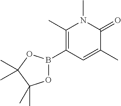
C1(C)=C(B2OC(C)(C)C(C)(C)O2)C=C(C)C(=O)N1C
